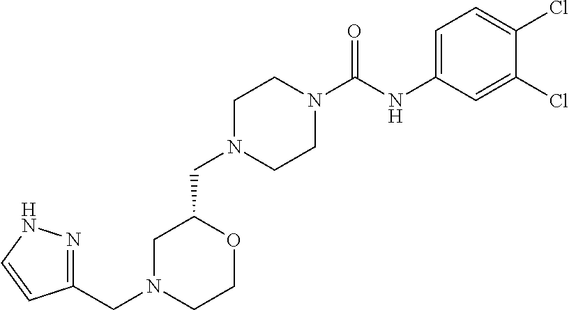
C1N(CC2OCCN(CC3=NNC=C3)C2)CCN(C(NC2=CC=C(Cl)C(Cl)=C2)=O)C1
